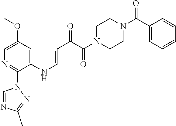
C1(OC)=CN=C(N2C=NC(C)=N2)C2=C1C(C(=O)C(=O)N1CCN(C(=O)C3=CC=CC=C3)CC1)=CN2
